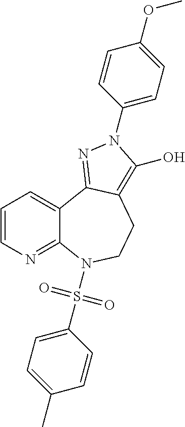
C1=CN=C2C(=C1)C1=NN(C3=CC=C(OC)C=C3)C(O)=C1CCN2S(C1=CC=C(C)C=C1)(=O)=O
